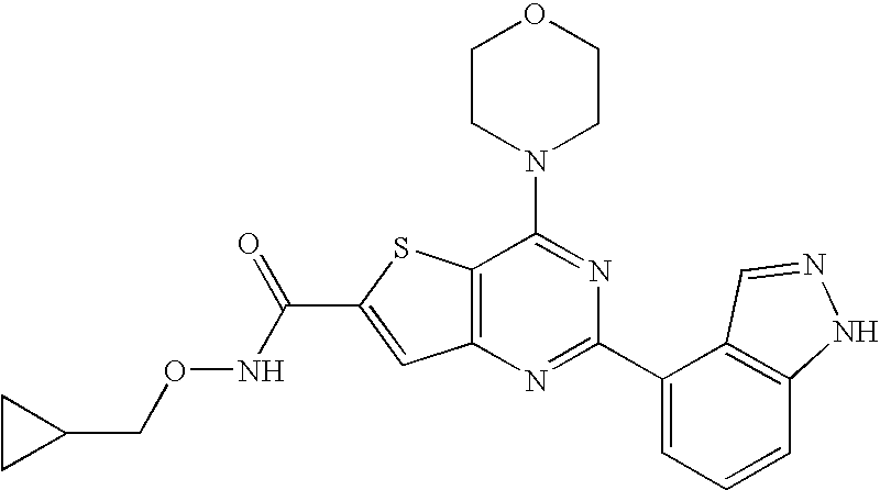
C1CN(C2=NC(C3=CC=CC4=C3C=NN4)=NC3=C2SC(C(NOCC2CC2)=O)=C3)CCO1
